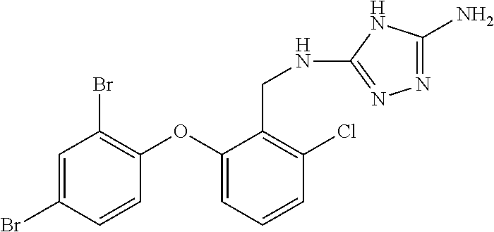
C1=C(Br)C=CC(OC2=CC=CC(Cl)=C2CNC2=NN=C(N)N2)=C1Br
